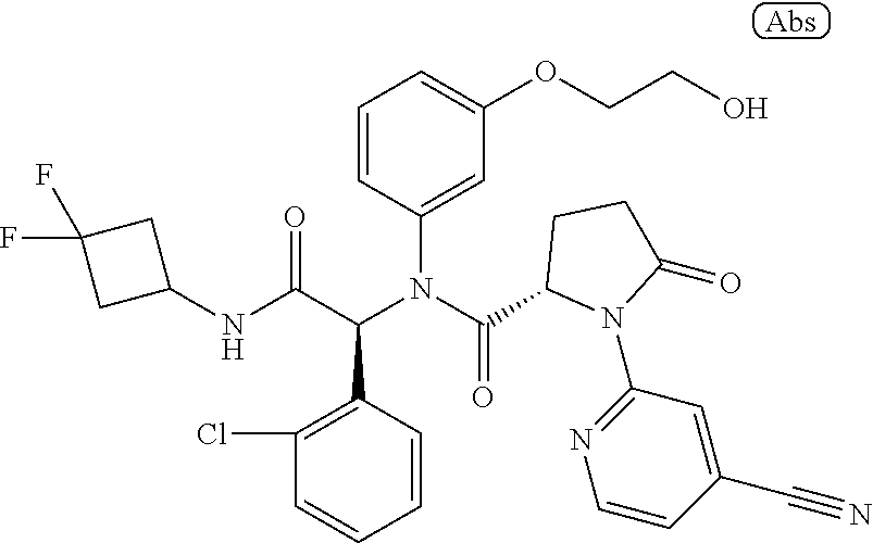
C1=CC(N(C(C2N(C3=NC=CC(C#N)=C3)C(=O)CC2)=O)C(C(NC2CC(F)(F)C2)=O)C2=C(Cl)C=CC=C2)=CC(OCCO)=C1
